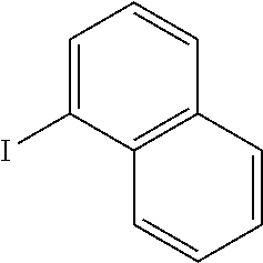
C1=C(I)C2=C(C=C1)C=CC=C2
